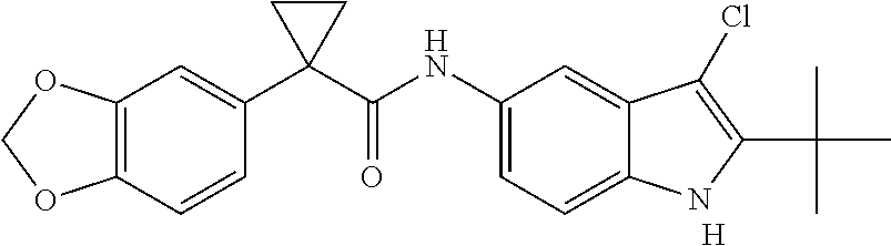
C1(C2(C(NC3=CC=C4C(=C3)C(Cl)=C(C(C)(C)C)N4)=O)CC2)=CC2=C(C=C1)OCO2.[H]
